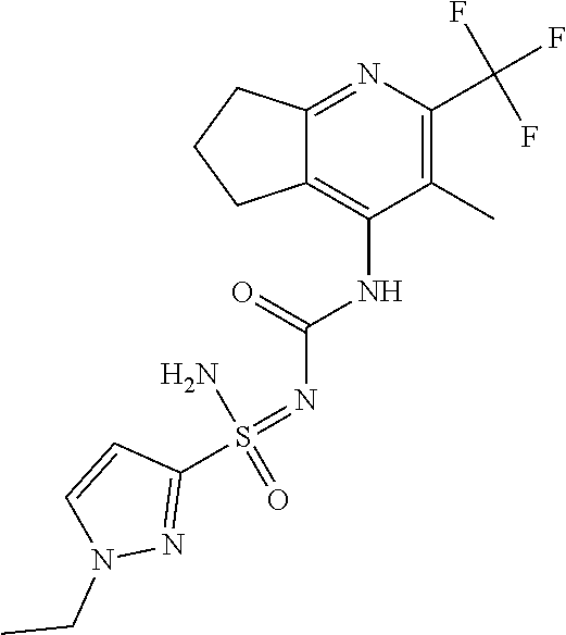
N1=C2C(=C(NC(N=S(C3=NN(CC)C=C3)(N)=O)=O)C(C)=C1C(F)(F)F)CCC2
